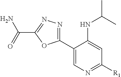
[R1]C1=NC=C(C2=NN=C(C(=O)N)O2)C(NC(C)C)=C1
